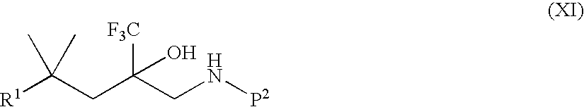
[R1]C(CC(CN[P2])([F3C])O)(C)C
